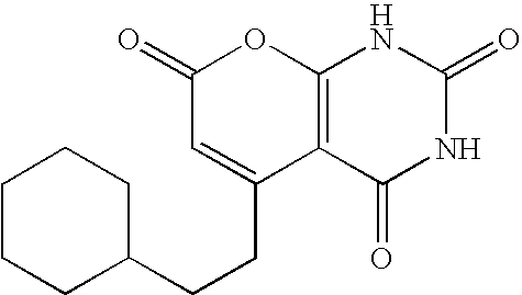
C12=C(C(=O)NC(=O)N1)C(CCC1CCCCC1)=CC(=O)O2
